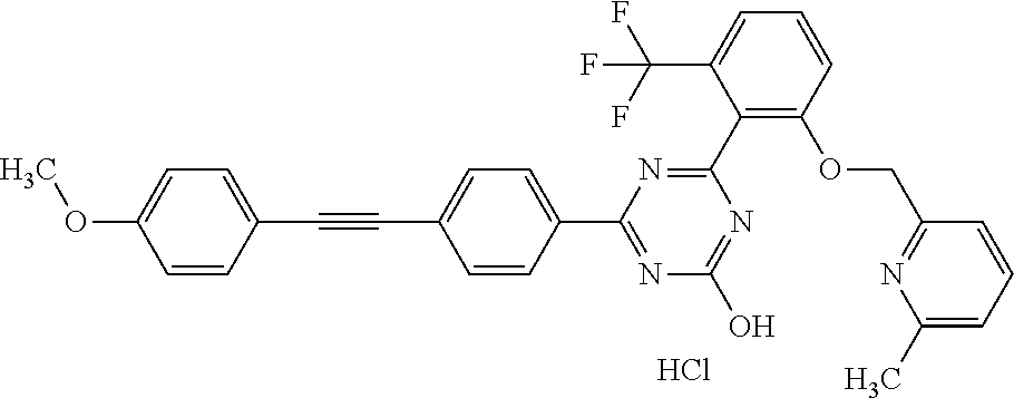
N1=C(O)N=C(C2=CC=C(C#CC3=CC=C(OC)C=C3)C=C2)N=C1C1=C(OCC2=NC(C)=CC=C2)C=CC=C1C(F)(F)F.Cl
